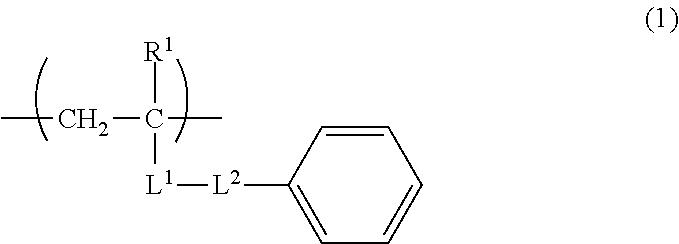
CCC([R1])(C)[L1][L2]C1=CC=CC=C1
